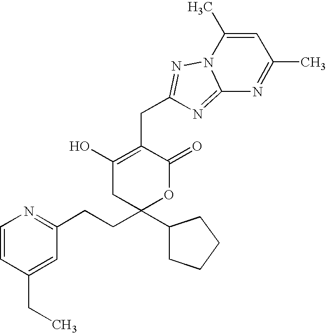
C1(O)=C(CC2=NN3C(=N2)N=C(C)C=C3C)C(=O)OC(CCC2=NC=CC(CC)=C2)(C2CCCC2)C1
